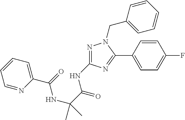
C1(C2=NC(NC(C(NC(C3=CC=CC=N3)=O)(C)C)=O)=NN2CC2=CC=CC=C2)=CC=C(F)C=C1
